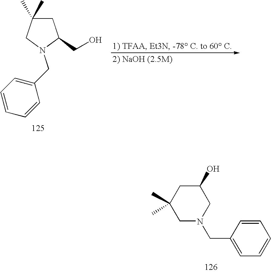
C1N(CC2=CC=CC=C2)CC(O)CC1(C)C.C(N1C(CO)CC(C)(C)C1)C1=CC=CC=C1
